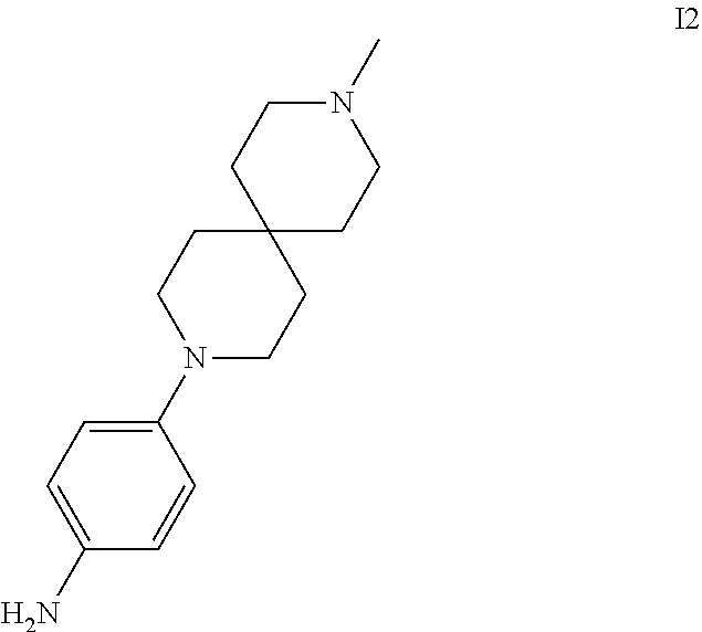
C1(N2CCC3(CC2)CCN(C)CC3)=CC=C(N)C=C1
